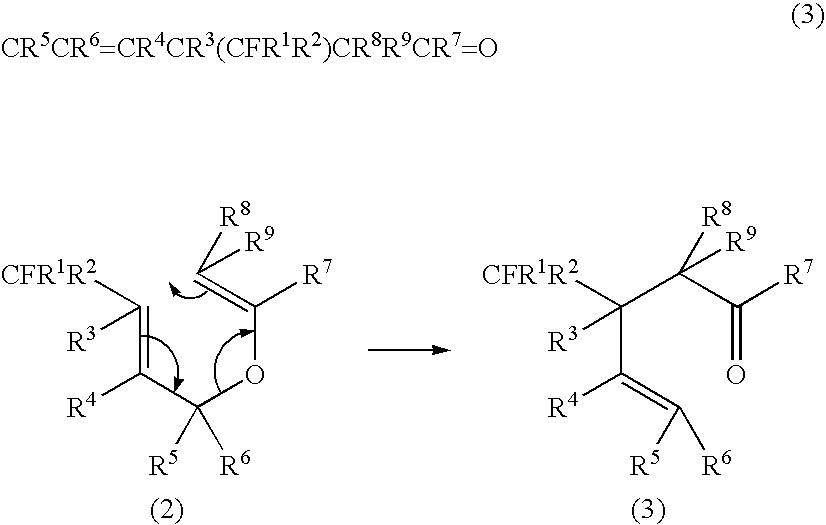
C(=C(C(OC(=C([R8])[R9])[R7])([R6])[R5])[R4])([R3])[CFR1R2].C(C(=C([R5])[R6])[R4])(C(C(=O)[R7])([R8])[R9])([CFR1R2])[R3]
